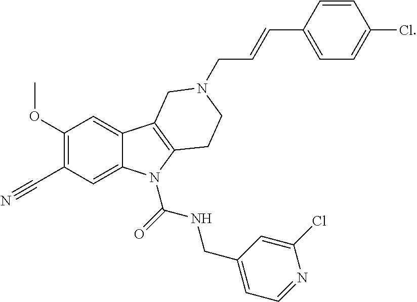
C1(C#N)=C(OC)C=C2C(=C1)N(C(=O)NCC1=CC=NC(Cl)=C1)C1=C2CN(CC=CC2=CC=C(Cl)C=C2)CC1
